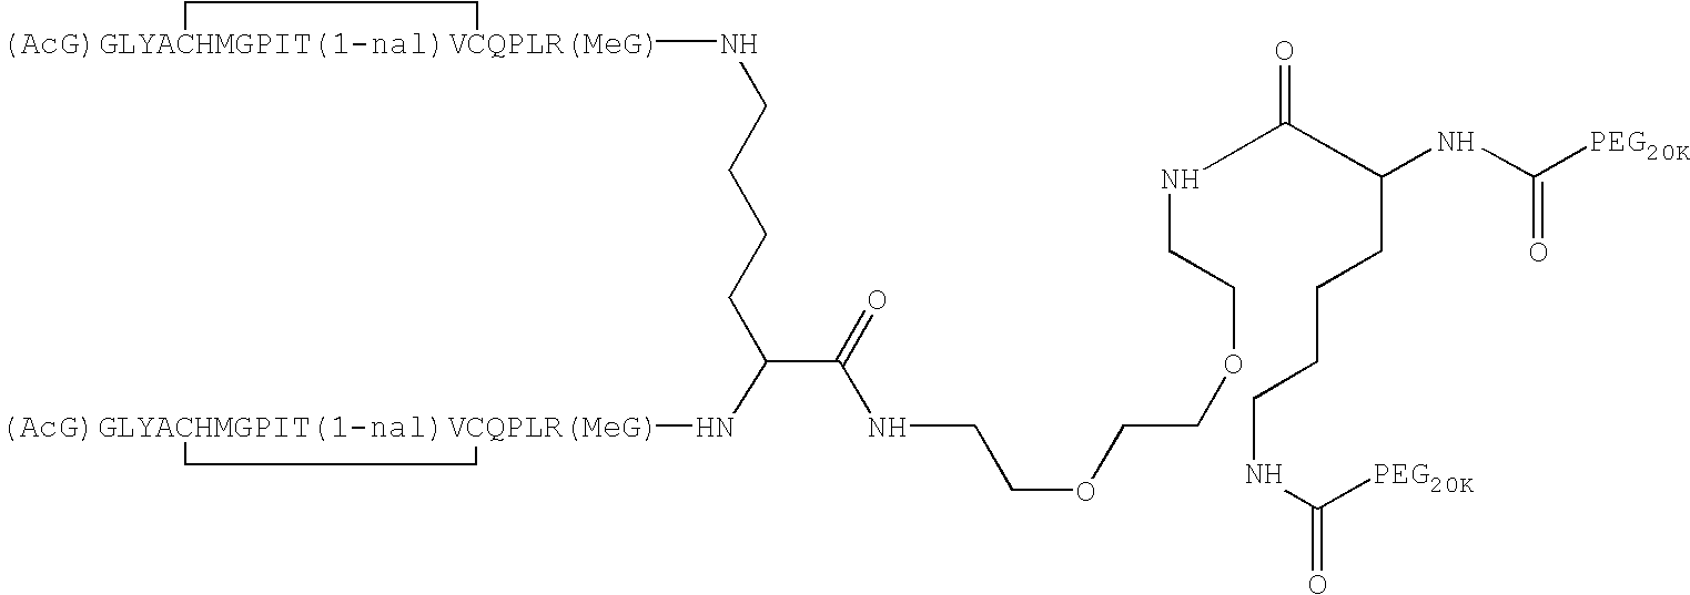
[(AcG)GLYACHMGPIT(1-nal)VCQPLR(MeG)]1(NCCCCC(C(=O)NCCOCCOCCNC(C(NC([PEG20K])=O)CCCCNC([PEG20K])=O)=O)N[(AcG)GLYACHMGPIT(1-nal)VCQPLR(MeG)]2CC2)CC1
